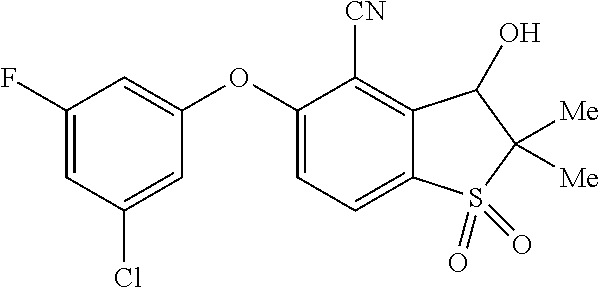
O(C1=CC(F)=CC(Cl)=C1)C1=CC=C2C(=C1[CN])C(O)C([Me])([Me])S2(=O)=O
